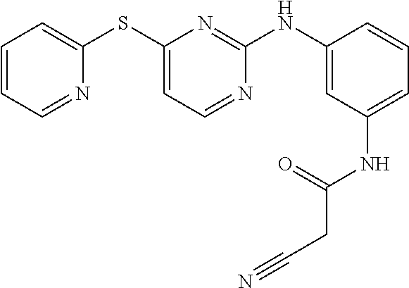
C1=CC=NC(SC2=CC=NC(NC3=CC(NC(CC#N)=O)=CC=C3)=N2)=C1
